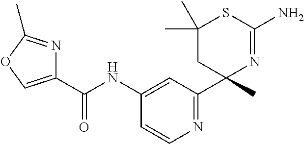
C1(C(NC2=CC(C3(C)N=C(N)SC(C)(C)C3)=NC=C2)=O)=COC(C)=N1
